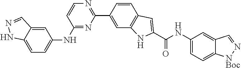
C1=C2C(=CC=C1NC1=NC(C3=CC4=C(C=C3)C=C(C(NC3=CC=C5C(=C3)C=N[NBoc]5)=O)N4)=NC=C1)NN=C2
